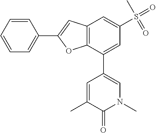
C12=C(C=C(S(=O)(=O)C)C=C1C1=CN(C)C(=O)C(C)=C1)C=C(C1=CC=CC=C1)O2
